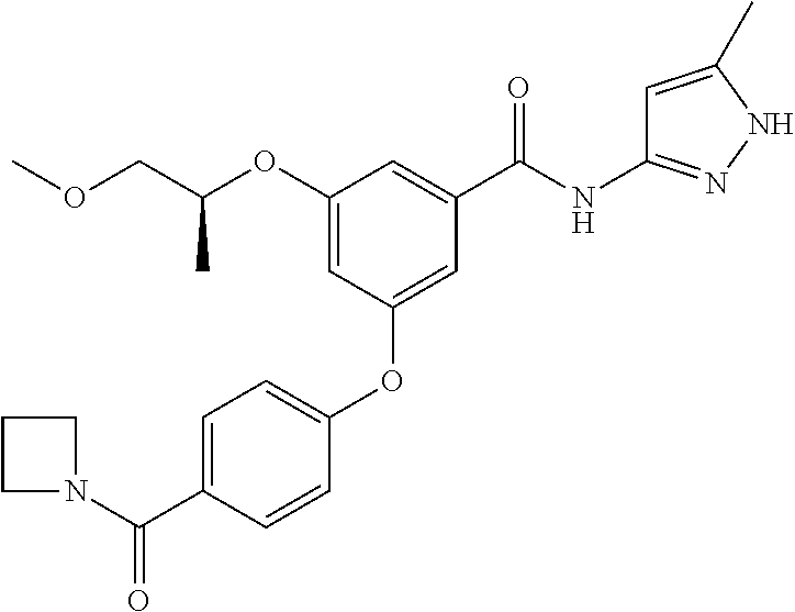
C1(OC(COC)C)=CC(OC2=CC=C(C(N3CCC3)=O)C=C2)=CC(C(NC2=NNC(C)=C2)=O)=C1
